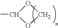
O1C(C)OC1
